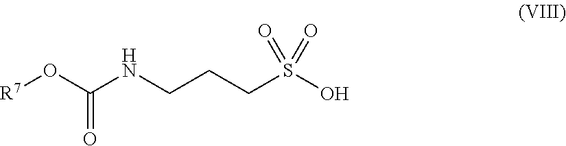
O(C(NCCCS(O)(=O)=O)=O)[R7]
